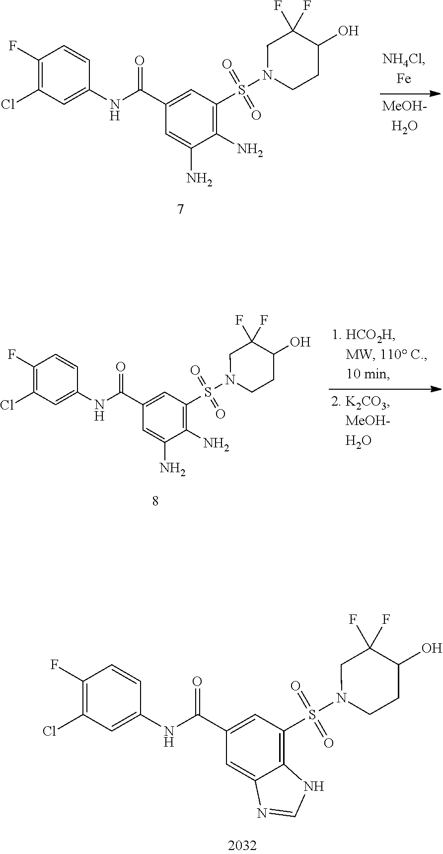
C1(C(NC2=CC(Cl)=C(F)C=C2)=O)=CC(S(N2CCC(O)C(F)(F)C2)(=O)=O)=C(N)C(N)=C1.C1(C(NC2=CC(Cl)=C(F)C=C2)=O)=CC(S(N2CCC(O)C(F)(F)C2)(=O)=O)=C(N)C(N)=C1.C1(C(NC2=CC(Cl)=C(F)C=C2)=O)=CC(S(N2CCC(O)C(F)(F)C2)(=O)=O)=C2C(=C1)N=CN2
